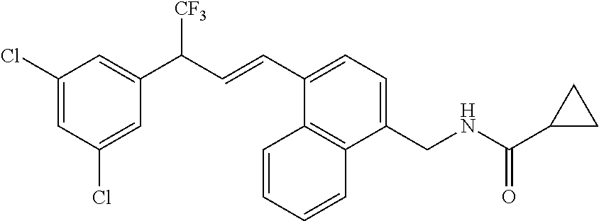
C1(Cl)=CC(Cl)=CC(C([CF3])C=CC2=CC=C(CNC(C3CC3)=O)C3=C2C=CC=C3)=C1
